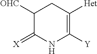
C1([Y])=C([Het])CC([OHC])C(=[X])N1
